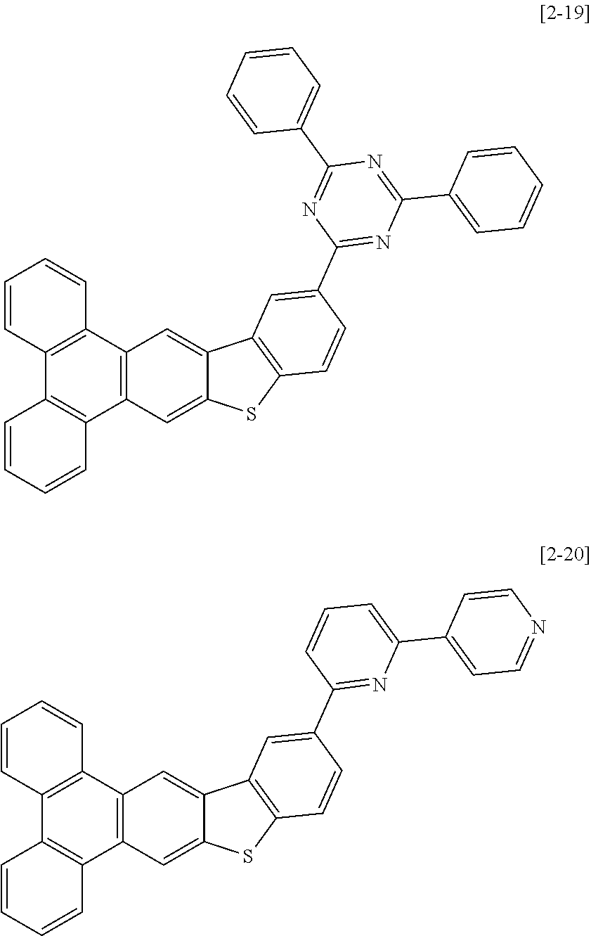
C12=C(C3=C(C4=C1C=CC=C4)C=CC=C3)C=C1C(=C2)C2=C(S1)C=CC(C1=NC(C3=CC=CC=C3)=NC(C3=CC=CC=C3)=N1)=C2.C12=C(C3=C(C4=C1C=CC=C4)C=CC=C3)C=C1C(=C2)C2=C(S1)C=CC(C1=NC(C3=CC=NC=C3)=CC=C1)=C2
